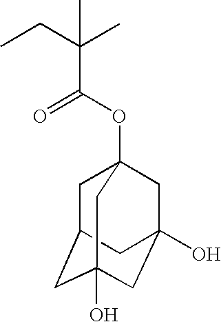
C1C2CC3(O)CC(O)(CC1(OC(C(CC)(C)C)=O)C3)C2
